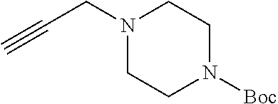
N1(CC#C)CCN([Boc])CC1
